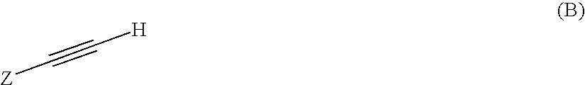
C([H])#C[Z]
